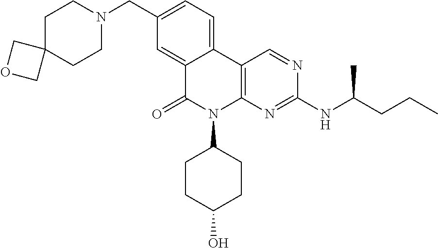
C1(CN2CCC3(CC2)COC3)=CC=C2C(=C1)C(=O)N(C1CCC(O)CC1)C1=C2C=NC(NC(CCC)C)=N1
